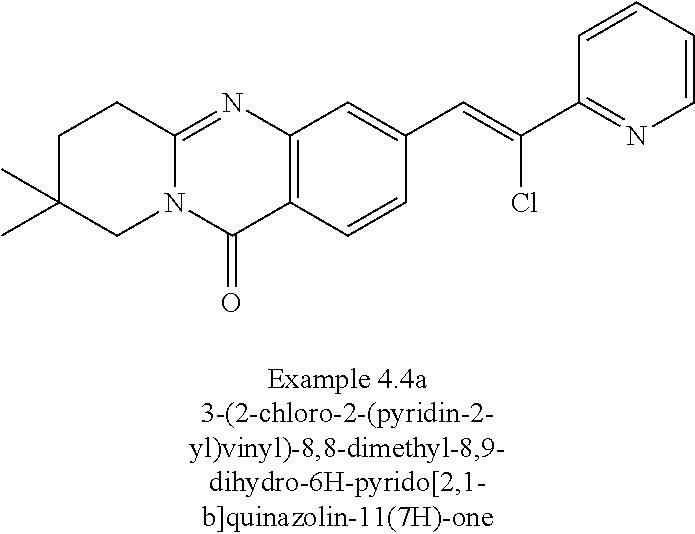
N12C(=NC3=C(C1=O)C=CC(C=C(C1=NC=CC=C1)Cl)=C3)CCC(C)(C)C2
